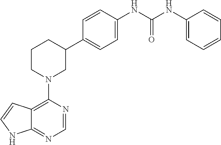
C1(N2CC(C3=CC=C(NC(NC4=CC=CC=C4)=O)C=C3)CCC2)=C2C(=NC=N1)NC=C2
